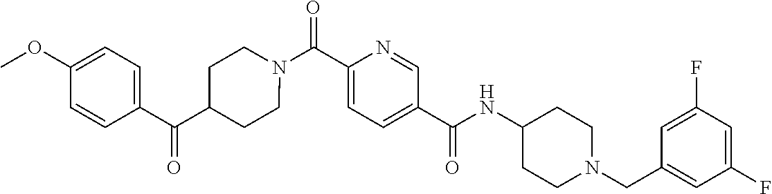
N(C(C1=CC=C(C(=O)N2CCC(C(=O)C3=CC=C(OC)C=C3)CC2)N=C1)=O)C1CCN(CC2=CC(F)=CC(F)=C2)CC1
